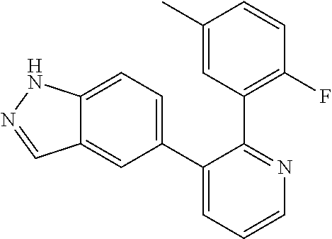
C12=CC=C(C3=CC=CN=C3C3=C(F)C=CC(C)=C3)C=C1C=NN2
